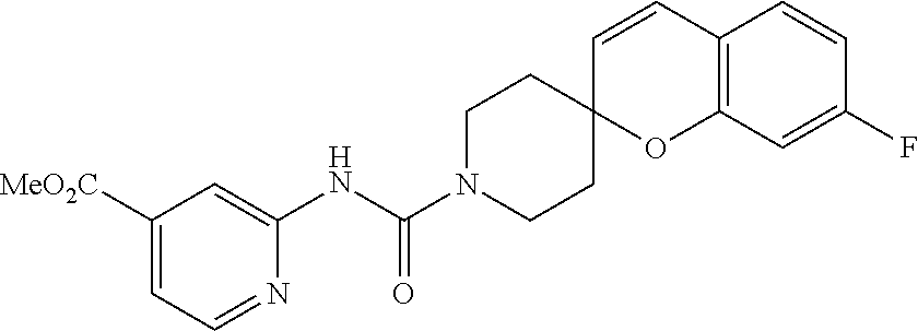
C1([MeO2C])=CC=NC(NC(N2CCC3(CC2)OC2=C(C=C3)C=CC(F)=C2)=O)=C1
